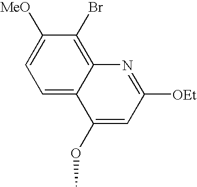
C1=C([MeO])C(Br)=C2C(=C1)C(OC)=CC([OEt])=N2
